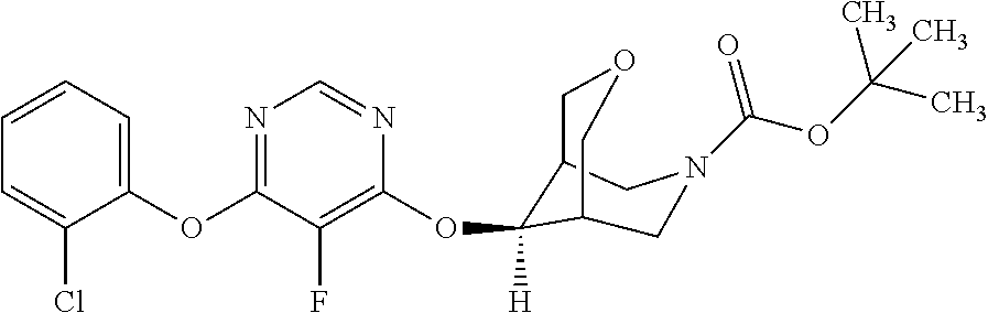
C1(OC2=NC=NC(OC3([H])C4COCC3CN(C(OC(C)(C)C)=O)C4)=C2F)=CC=CC=C1Cl
